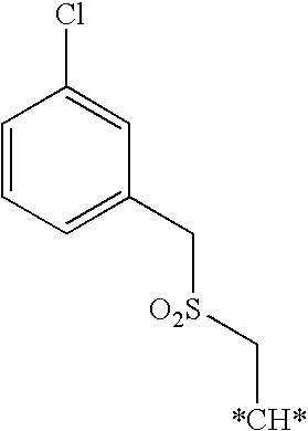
C1=CC=C(C[O2S]C[*CH*])C=C1Cl
